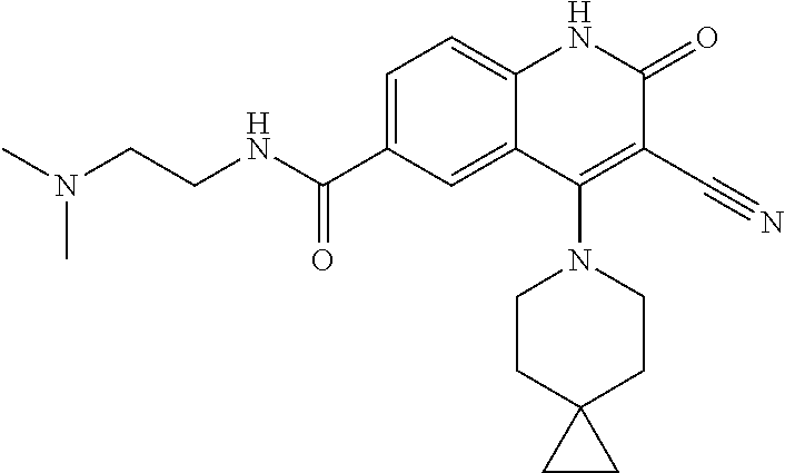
C1=C(C(NCCN(C)C)=O)C=C2C(=C1)NC(=O)C(C#N)=C2N1CCC2(CC1)CC2
